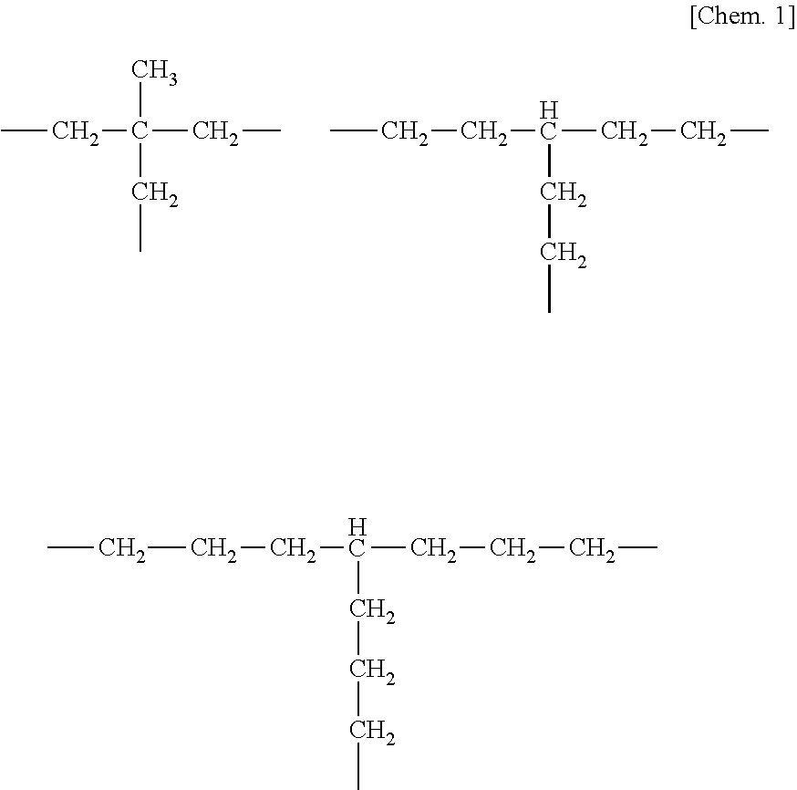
CCC(CC)(C)CC.CCCC(CCC)CCC.C(CCC(CCCC)CCCC)C
